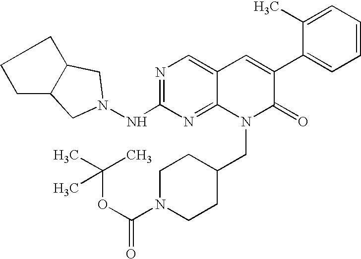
N1=C(NN2CC3CCCC3C2)N=C2C(=C1)C=C(C1=CC=CC=C1C)C(=O)N2CC1CCN(C(OC(C)(C)C)=O)CC1
